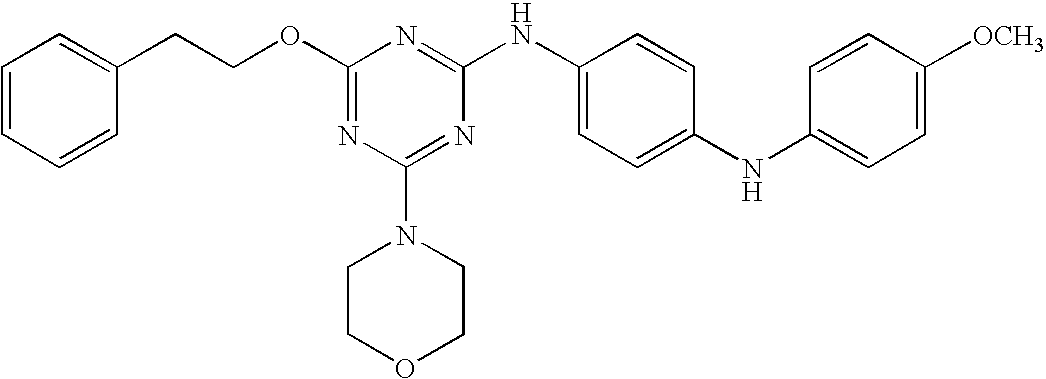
C1=CC=CC(CCOC2=NC(N3CCOCC3)=NC(NC3=CC=C(NC4=CC=C([OCH3])C=C4)C=C3)=N2)=C1
